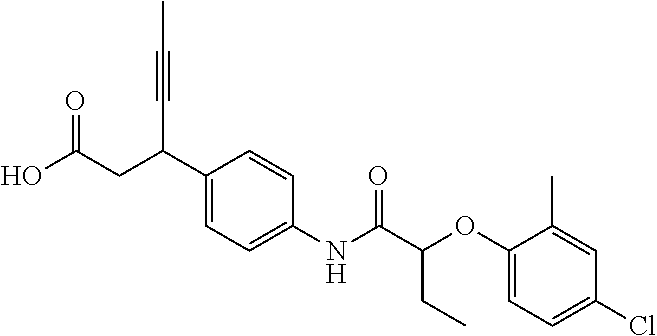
C1(C(CC(O)=O)C#CC)=CC=C(NC(C(OC2=CC=C(Cl)C=C2C)CC)=O)C=C1
